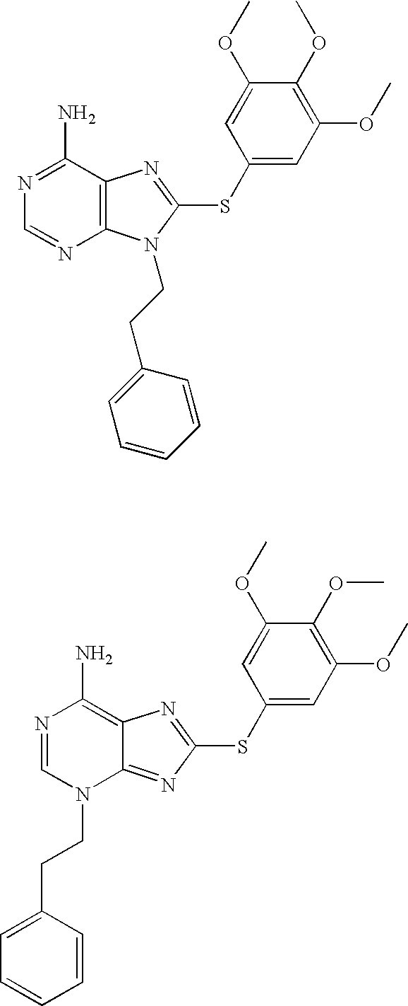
C12=C(C(N)=NC=N1)N=C(SC1=CC(OC)=C(OC)C(OC)=C1)N2CCC1=CC=CC=C1.C12=NC(SC3=CC(OC)=C(OC)C(OC)=C3)=NC1=C(N)N=CN2CCC1=CC=CC=C1
